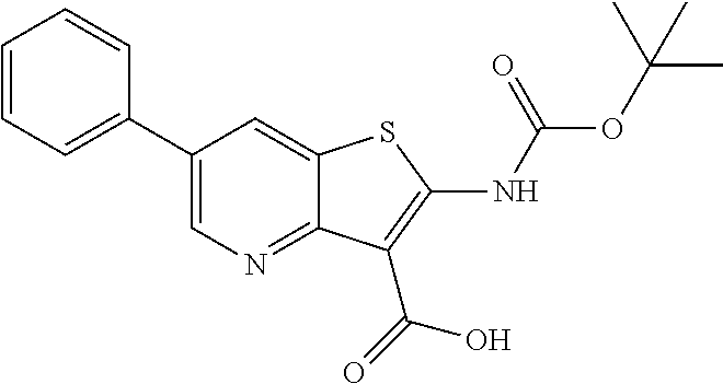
C1(C2=CC=CC=C2)=CN=C2C(=C1)SC(NC(OC(C)(C)C)=O)=C2C(=O)O
